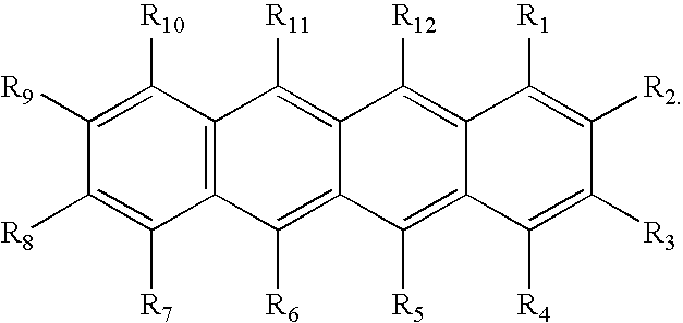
C1([R9])=C([R10])C2=C(C([R7])=C1[R8])C([R6])=C1C(=C2[R11])C([R12])=C2C(=C1[R5])C([R4])=C([R3])C([R2])=C2[R1]
